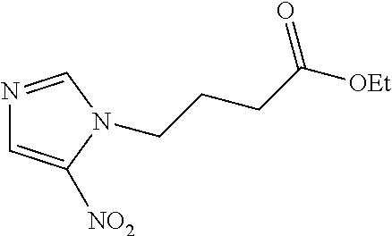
N1=CN(CCCC([OEt])=O)C([NO2])=C1
